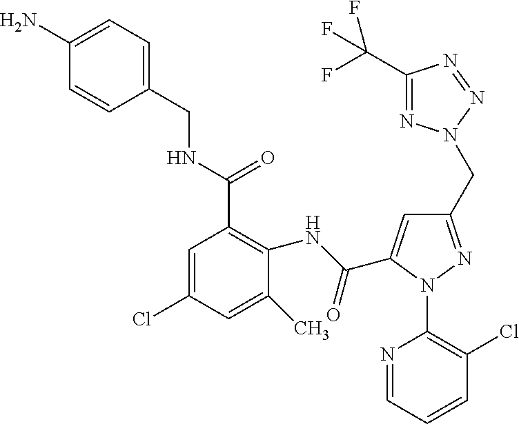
C1(N)=CC=C(CNC(C2=C(NC(=O)C3=CC(CN4N=C(C(F)(F)F)N=N4)=NN3C3=C(Cl)C=CC=N3)C(C)=CC(Cl)=C2)=O)C=C1
